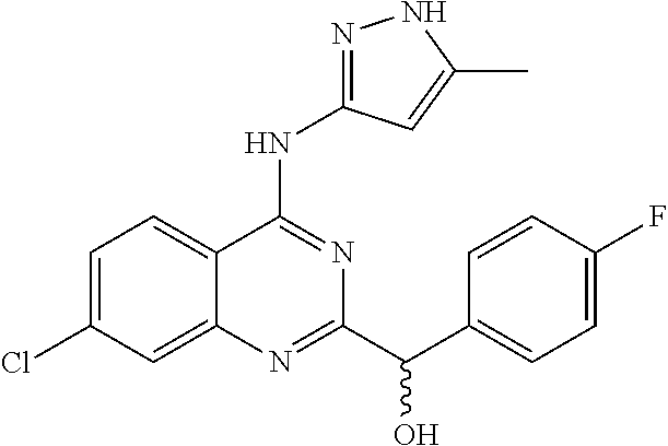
C1=C(Cl)C=C2C(=C1)C(NC1=NNC(C)=C1)=NC(C(C1=CC=C(F)C=C1)O)=N2
